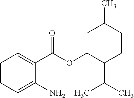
C1=CC=C(N)C(C(=O)OC2C(C(C)C)CCC(C)C2)=C1
